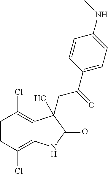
C1=CC(Cl)=C2C(=C1Cl)C(O)(CC(C1=CC=C(NC)C=C1)=O)C(=O)N2
